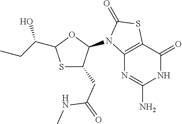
S1C(CC(=O)NC)C(N2C3=C(SC2=O)C(=O)NC(N)=N3)OC1C(CC)O
